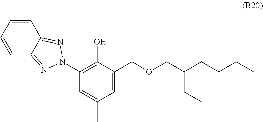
C1=CC=CC2=NN(C3=C(O)C(COCC(CCCC)CC)=CC(C)=C3)N=C12
